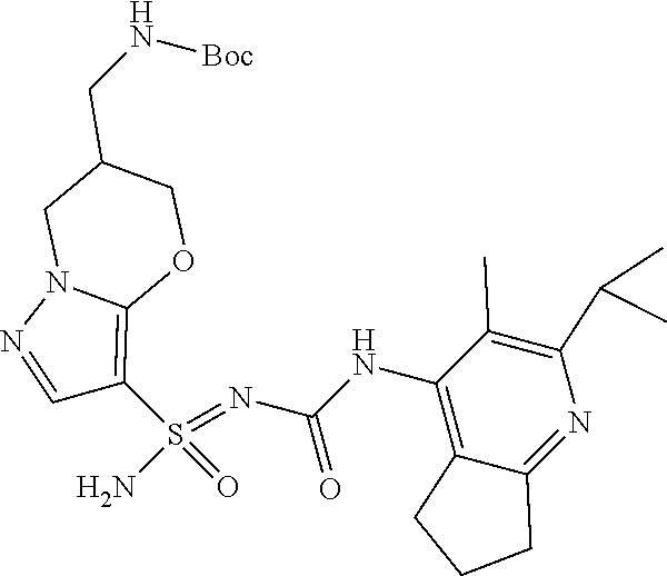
C(NC1=C2C(=NC(C(C)C)=C1C)CCC2)(N=S(N)(=O)C1=C2N(N=C1)CC(CN[Boc])CO2)=O
